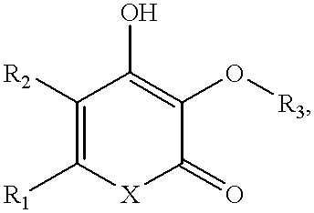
C1([R2])=C([R1])[X]C(=O)C(O[R3])=C1O
